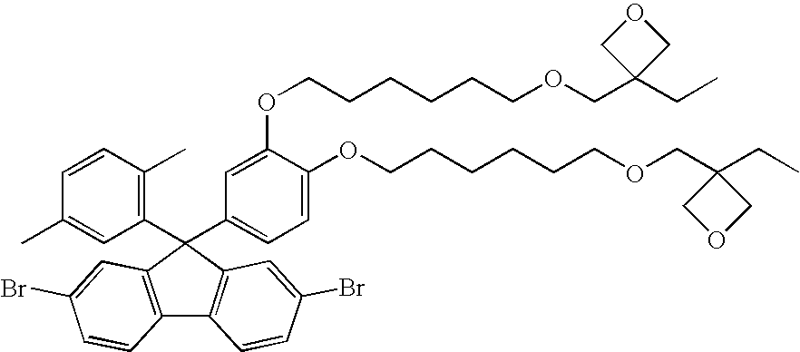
C1=CC(C)=C(C2(C3=CC=C(OCCCCCCOCC4(CC)COC4)C(OCCCCCCOCC4(CC)COC4)=C3)C3=C(C4=C2C=C(Br)C=C4)C=CC(Br)=C3)C=C1C
